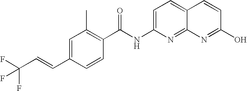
C1=C(C=CC(F)(F)F)C=CC(C(NC2=CC=C3C(=N2)N=C(O)C=C3)=O)=C1C
